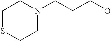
C(CCO)N1CCSCC1
